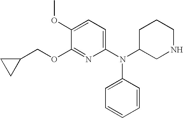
C1(N(C2=CC=CC=C2)C2CNCCC2)=CC=C(OC)C(OCC2CC2)=N1
